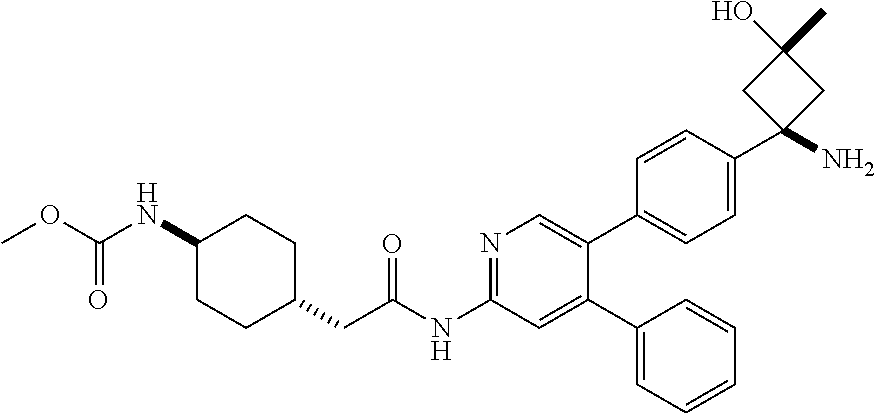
N1=C(NC(CC2CCC(NC(=O)OC)CC2)=O)C=C(C2=CC=CC=C2)C(C2=CC=C(C3(N)CC(C)(O)C3)C=C2)=C1
